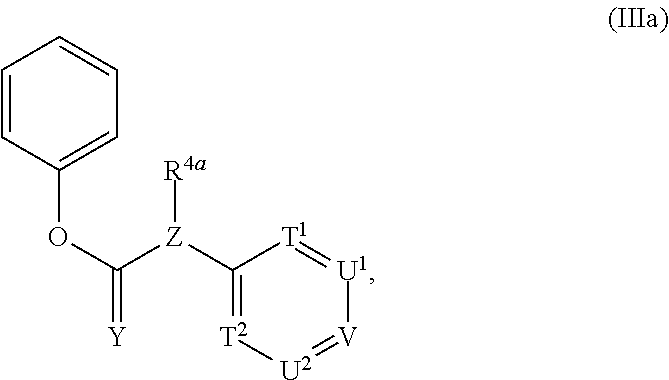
C([Z](C1=[T2][U2]=[V][U1]=[T1]1)[R4a])(OC1=CC=CC=C1)=[Y]
